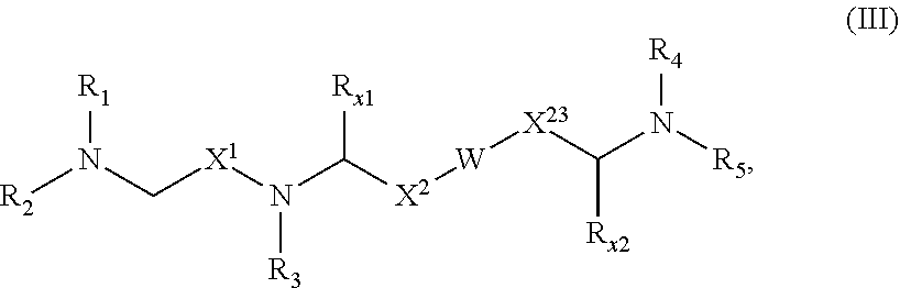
[R2]N(C[X1]N(C([X2][W][X23]C(N([R5])[R4])[Rx2])[Rx1])[R3])[R1]
